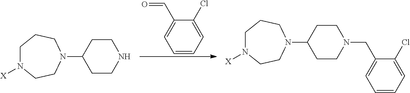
C1=CC=C(Cl)C(C=O)=C1.[X]N1CCCN(C2CCNCC2)CC1.[X]N1CCCN(C2CCN(CC3=CC=CC=C3Cl)CC2)CC1
